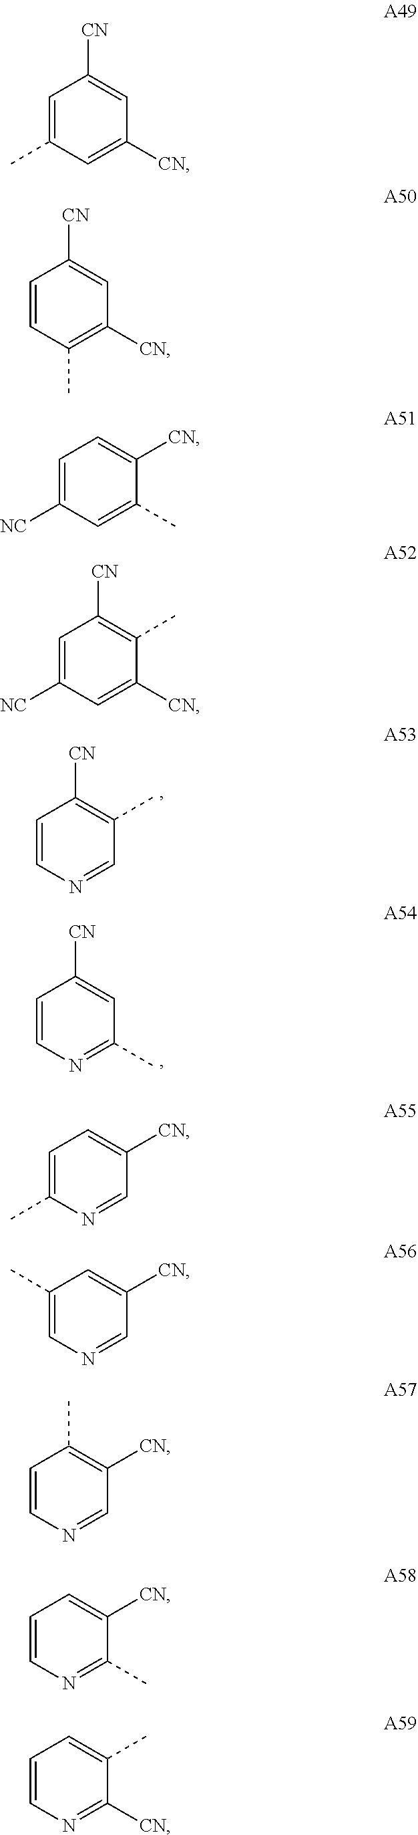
C1=CN=CC(C)=C1[CN].C1=CN=C(C)C=C1[CN].C1=C(C)C=C([CN])C=C1[CN].C1=CC(C)=C([CN])C=C1[CN].C1=C([NC])C=C(C)C([CN])=C1.C1=C([NC])C=C([CN])C(C)=C1[CN].C1=C(C)N=CC([CN])=C1.C1(C)=CN=CC([CN])=C1.C1=CN=CC([CN])=C1C.C1=CN=C(C)C([CN])=C1.C1=CN=C([CN])C(C)=C1
